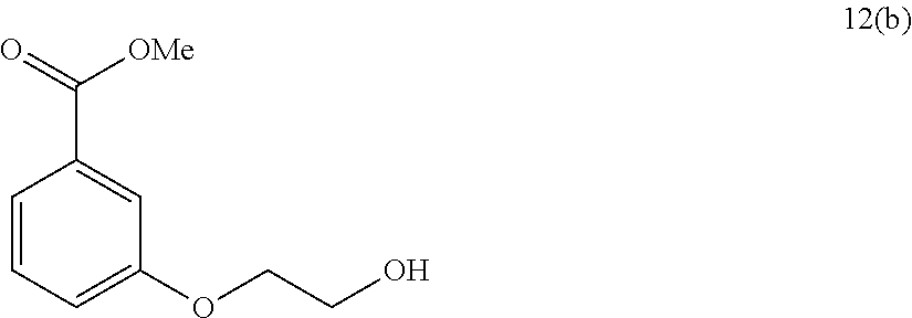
C1(C([OMe])=O)=CC(OCCO)=CC=C1
